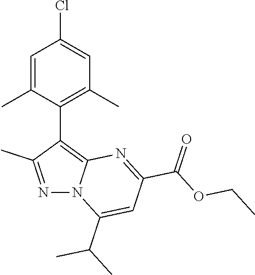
N1=C(C)C(C2=C(C)C=C(Cl)C=C2C)=C2N1C(C(C)C)=CC(C(OCC)=O)=N2
